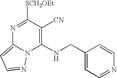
N1=C([SCH2OEt])C([CN])=C(NCC2=CC=NC=C2)N2C1=CC=N2
